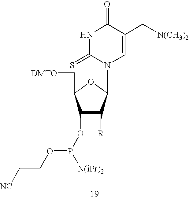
C1(OP([N(iPr)2])OCC[NC])C([R])C(N2C(=S)NC(=O)C(C[N(CH3)2])=C2)OC1C[DMTO]
